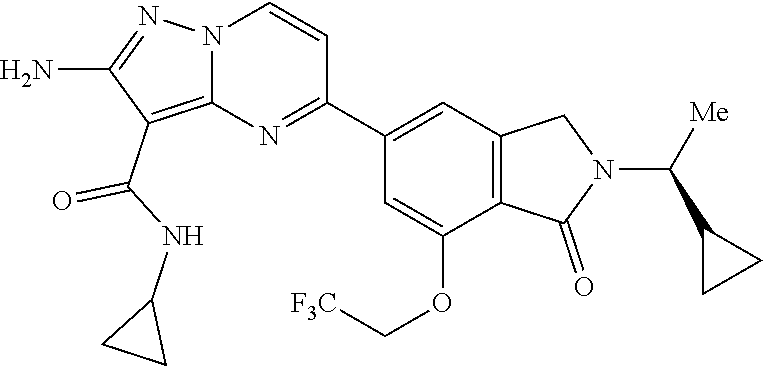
C1(N)=NN2C(=C1C(NC1CC1)=O)N=C(C1=CC3=C(C(OC[F3C])=C1)C(=O)N(C(C1CC1)[Me])C3)C=C2
